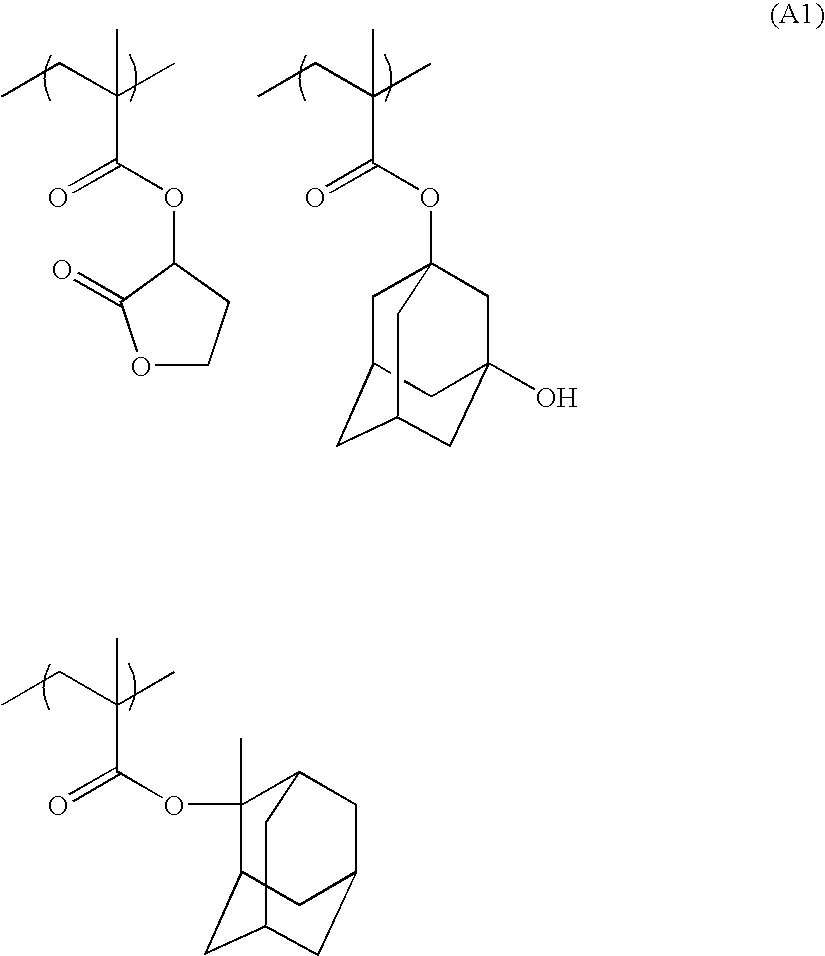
CCC(C)(C)C(OC1C(=O)OCC1)=O.CCC(C)(C)C(OC12CC3CC(CC(O)(C1)C3)C2)=O.CCC(C)(C)C(OC1(C)C2CC3CC(CC1C3)C2)=O
